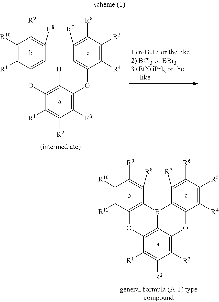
C1([R10])=C([R11])C2=C(C([R8])=C1[R9])B1C3=C(O2)C([R1])=C([R2])C([R3])=C3OC2=C1C([R7])=C([R6])C([R5])=C2[R4].C1([R10])=C([R11])C(OC2=C([H])C(OC3=CC([R7])=C([R6])C([R5])=C3[R4])=C([R3])C([R2])=C2[R1])=CC([R8])=C1[R9]
